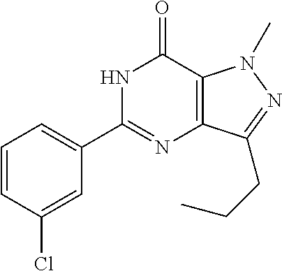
C1=CC(Cl)=CC(C2=NC3=C(C(=O)N2)N(C)N=C3CCC)=C1
